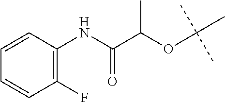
C1(F)=C(NC(C(OC(C)(C)C)C)=O)C=CC=C1
